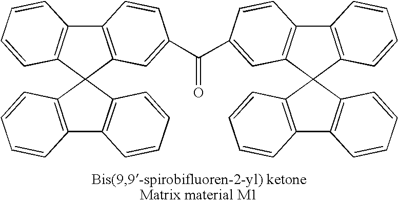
C12=C(C3(C4=C1C=CC=C4)C1=C(C4=C3C=CC=C4)C=CC=C1)C=C(C(C1=CC3=C(C4=C(C35C3=C(C6=C5C=CC=C6)C=CC=C3)C=CC=C4)C=C1)=O)C=C2
